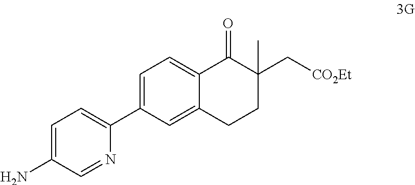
C1=C(C2=CC=C(N)C=N2)C=C2C(=C1)C(=O)C(C[CO2Et])(C)CC2
